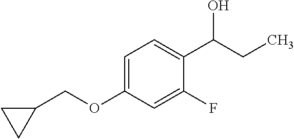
C1=C(C(CC)O)C(F)=CC(OCC2CC2)=C1
